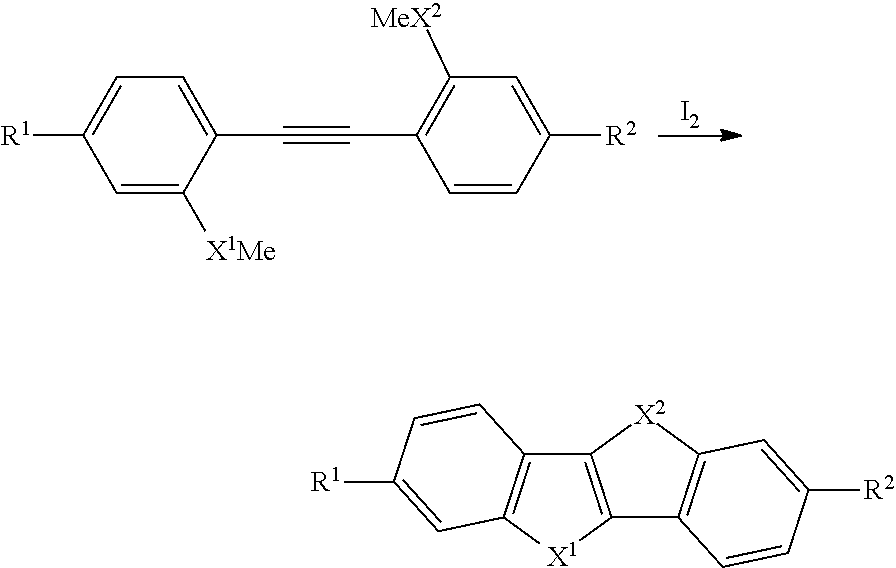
[I2].C1=C(C#CC2=C([MeX2])C=C([R2])C=C2)C([X1Me])=CC([R1])=C1.C12=C([X1]C3=C1C=CC([R1])=C3)C1=C([X2]2)C=C([R2])C=C1
